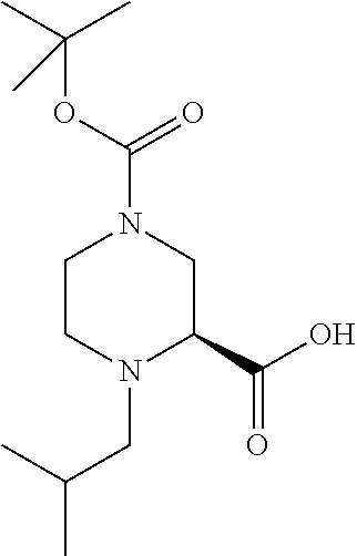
C1CN(CC(C)C)C(C(O)=O)CN1C(=O)OC(C)(C)C
